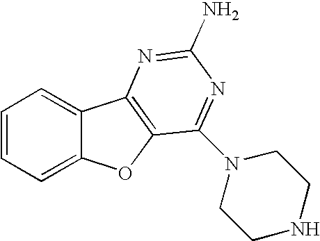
C1=CC=C2C(=C1)C1=C(O2)C(N2CCNCC2)=NC(N)=N1
